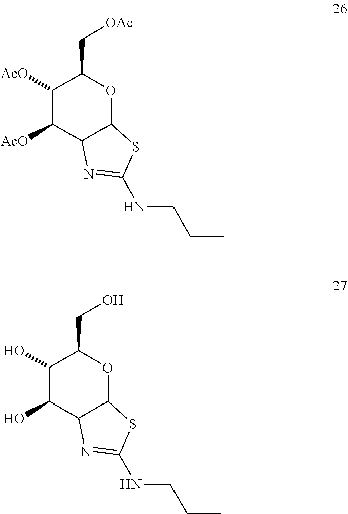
C1([AcO])C([AcO])C2C(OC1C[OAc])SC(NCCC)=N2.C1(O)C(O)C2C(OC1CO)SC(NCCC)=N2
